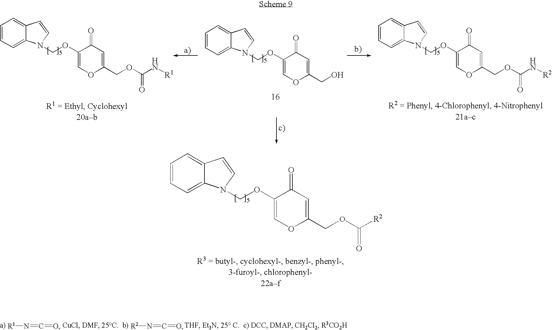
C1=CC=C2C(=C1)C=CN2COC1=COC(COC([R2])=O)=CC1=O.[R1]N=C=O.[R2]N=C=O.C1=CC=C2C(=C1)C=CN2COC1=COC(COC(N[R1])=O)=CC1=O.C1=CC=C2C(=C1)C=CN2COC1=COC(CO)=CC1=O.C1=CC=C2C(=C1)C=CN2COC1=COC(COC(N[R2])=O)=CC1=O
